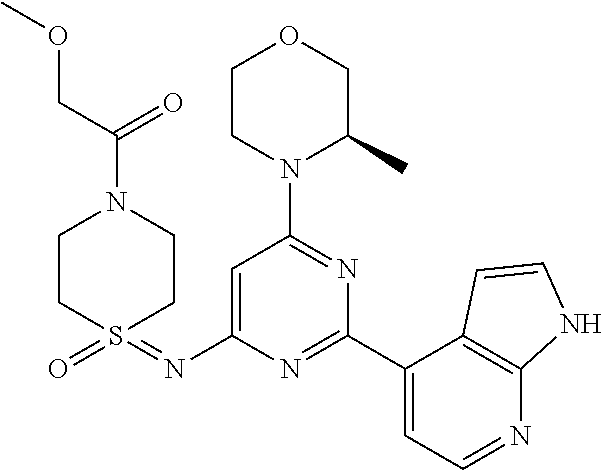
C1=C(N=S2(=O)CCN(C(COC)=O)CC2)N=C(C2=CC=NC3=C2C=CN3)N=C1N1C(C)COCC1
